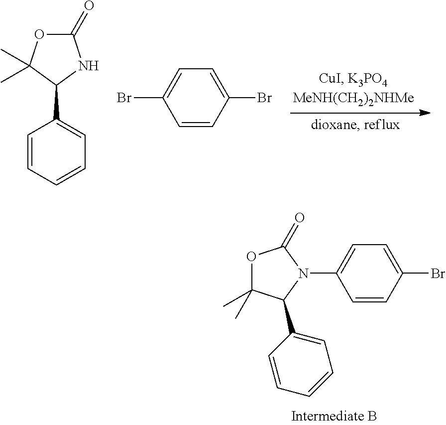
O1C(=O)NC(C2=CC=CC=C2)C1(C)C.C1=C(Br)C=CC(Br)=C1.O1C(C)(C)C(C2=CC=CC=C2)N(C2=CC=C(Br)C=C2)C1=O
